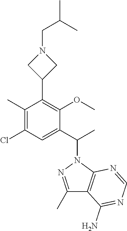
C1(C)=NN(C(C)C2=CC(Cl)=C(C)C(C3CN(CC(C)C)C3)=C2OC)C2=C1C(N)=NC=N2
